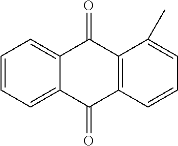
C1=CC=C2C(=C1)C(=O)C1=C(C2=O)C=CC=C1C
